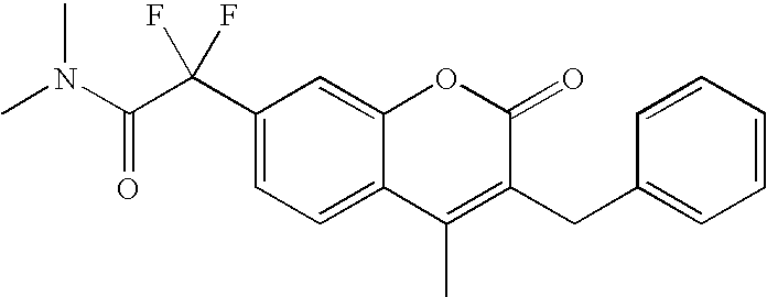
C1(C(C(N(C)C)=O)(F)F)=CC=C2C(=C1)OC(=O)C(CC1=CC=CC=C1)=C2C
